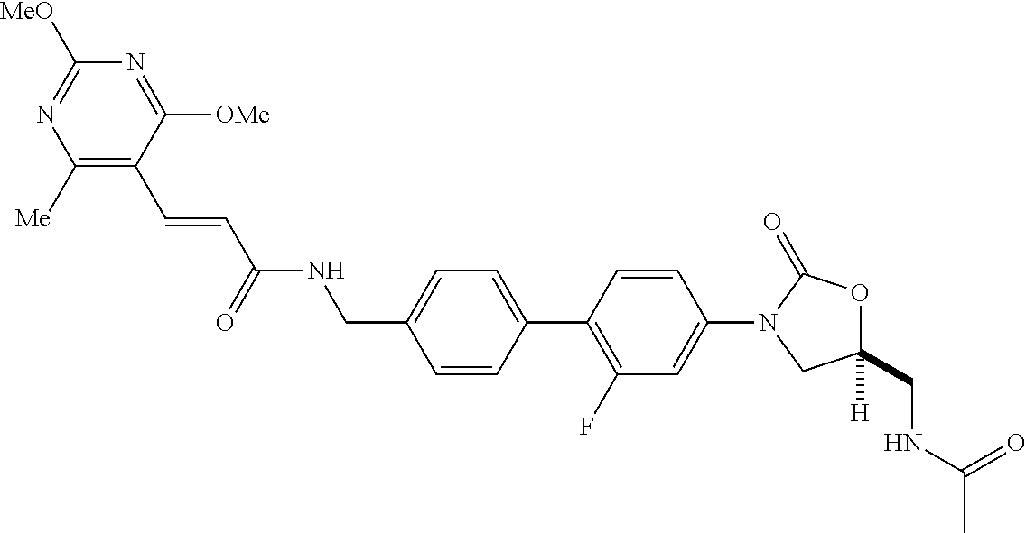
C1(CNC(C)=O)([H])OC(=O)N(C2=CC(F)=C(C3=CC=C(CNC(C=CC4=C([Me])N=C([MeO])N=C4[OMe])=O)C=C3)C=C2)C1
